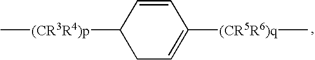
C1=CC([(CR3R4)p]C)CC=C1[(CR5R6)q]C
